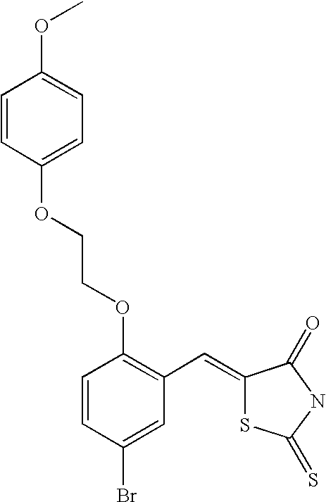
C1=CC(OCCOC2=C(C=C3SC(=S)NC3=O)C=C(Br)C=C2)=CC=C1OC
